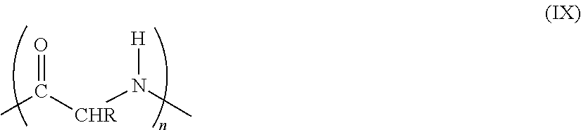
CC([CHR]N(C)[H])=O
